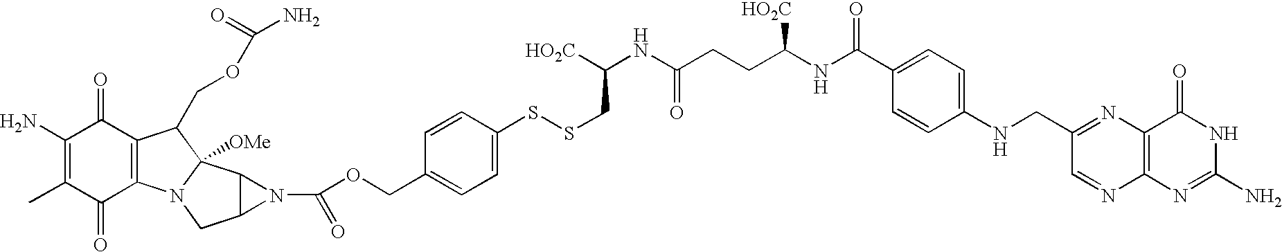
C1(N)=C(C)C(=O)C2=C(C1=O)C(COC(=O)N)C1([OMe])N2CC2C1N2C(OCC1=CC=C(SSCC(NC(CCC(NC(C2=CC=C(NCC3=NC4=C(N=C3)N=C(N)NC4=O)C=C2)=O)[HO2C])=O)[HO2C])C=C1)=O
